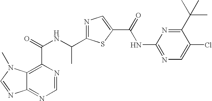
C12=NC=NC(C(=O)NC(C3=NC=C(C(=O)NC4=NC=C(Cl)C(C(C)(C)C)=N4)S3)C)=C1N(C)C=N2
